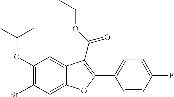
C1(OC(C)C)=C(Br)C=C2C(=C1)C(C(=O)OCC)=C(C1=CC=C(F)C=C1)O2
